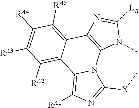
C1([RA4])=C([RA3])C([RA2])=C2C(=C1[RA5])C1=C(N3C2=C([RA1])N=C3[X]C)N(C)C([LB])=N1
